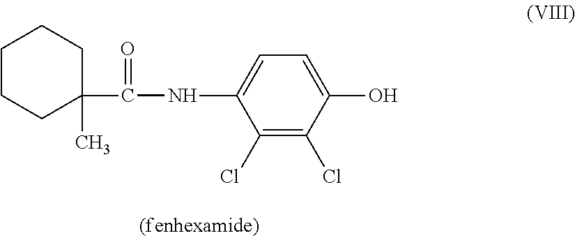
C1CCC(C(=O)NC2=CC=C(O)C(Cl)=C2Cl)(C)CC1
